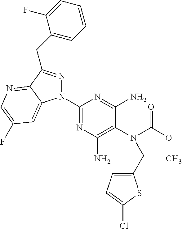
C1(N2N=C(CC3=CC=CC=C3F)C3=NC=C(F)C=C23)=NC(N)=C(N(C(OC)=O)CC2=CC=C(Cl)S2)C(N)=N1
